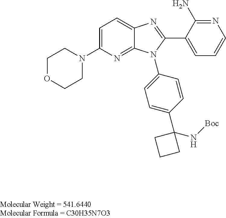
C1=C(N2C3=NC(N4CCOCC4)=CC=C3N=C2C2=CC=CN=C2N)C=CC(C2(N[Boc])CCC2)=C1
